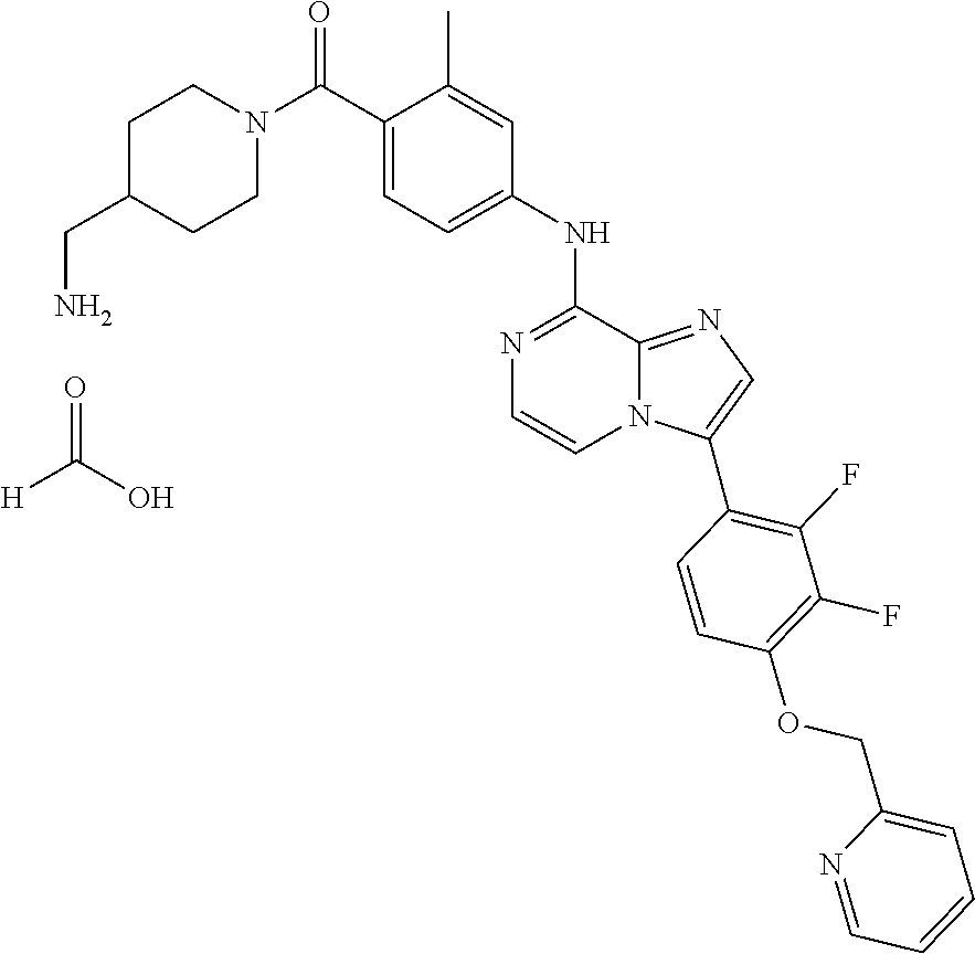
C1N(C(C2=CC=C(NC3=NC=CN4C3=NC=C4C3=C(F)C(F)=C(OCC4=CC=CC=N4)C=C3)C=C2C)=O)CCC(CN)C1.[H]C(O)=O
